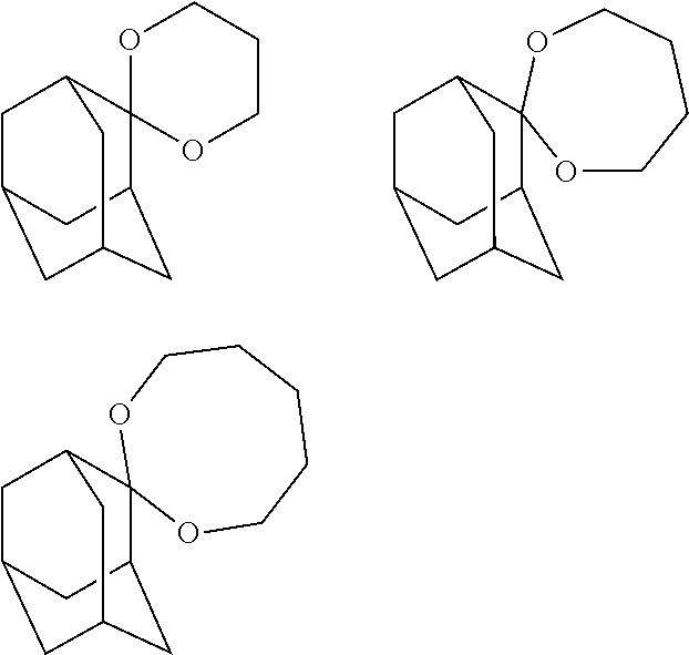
C12(C3CC4CC(CC1C4)C3)OCCCO2.C12CC3CC(CC(C3)C13OCCCCO3)C2.C12CC3CC(CC(C3)C13OCCCCCO3)C2
